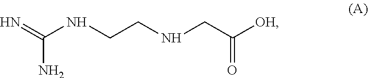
N=C(N)NCCNCC([OH])=O
